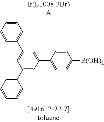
C1=CC=CC=C1C1=CC(C2=CC=CC=C2)=CC(C2=CC=C([B(OH)2])C=C2)=C1
